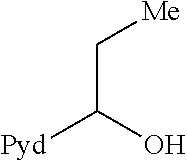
C(C([Pyd])O)[Me]
